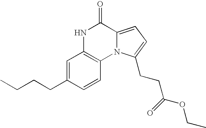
N1C2=C(N3C(=CC=C3CCC(=O)OCC)C1=O)C=CC(CCCC)=C2
